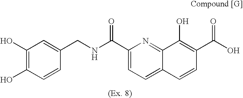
C1(O)=C(O)C=CC(CNC(C2=CC=C3C(=N2)C(O)=C(C(O)=O)C=C3)=O)=C1
